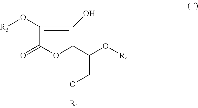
C1(O[R3])=C(O)C(C(O[R4])CO[R1])OC1=O
